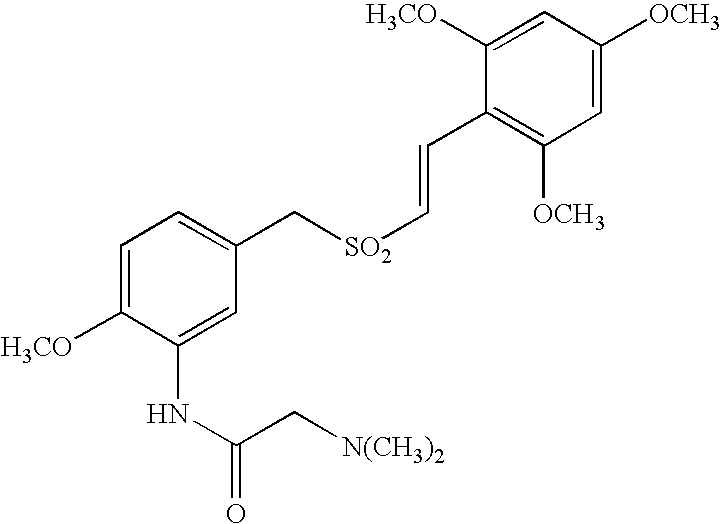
C1=C([H3CO])C(NC(=O)C[N(CH3)2])=CC(C[SO2]C=CC2=C([OCH3])C=C([OCH3])C=C2[H3CO])=C1
